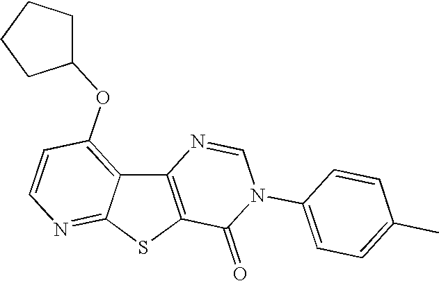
C12=C(SC3=NC=CC(OC4CCCC4)=C13)C(=O)N(C1=CC=C(C)C=C1)C=N2
